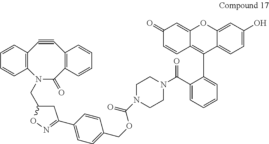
C12=C(C=CC=C1)C#CC1=C(C(=O)N2CC2CC(C3=CC=C(COC(N4CCN(C(C5=CC=CC=C5C5=C6C(=CC(=O)C=C6)OC6=CC(O)=CC=C56)=O)CC4)=O)C=C3)=NO2)C=CC=C1
